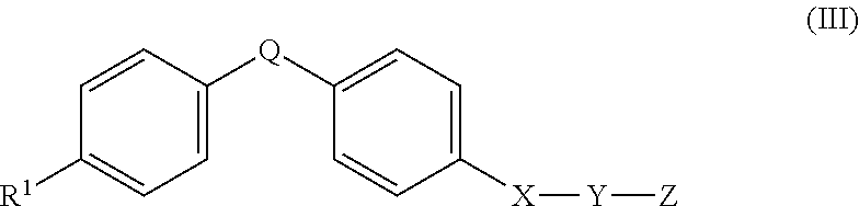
C1=C([Q]C2=CC=C([X][Y][Z])C=C2)C=CC([R1])=C1
